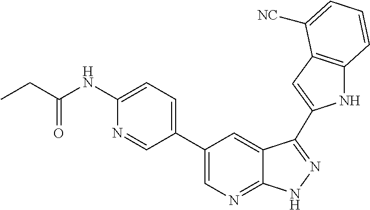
C1(C2=CN=C3C(=C2)C(C2=CC4=C(N2)C=CC=C4[NC])=NN3)=CC=C(NC(CC)=O)N=C1
